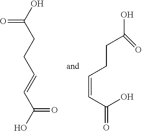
OC(CCC=CC(O)=O)=O.C(=CC(O)=O)CCC(O)=O
